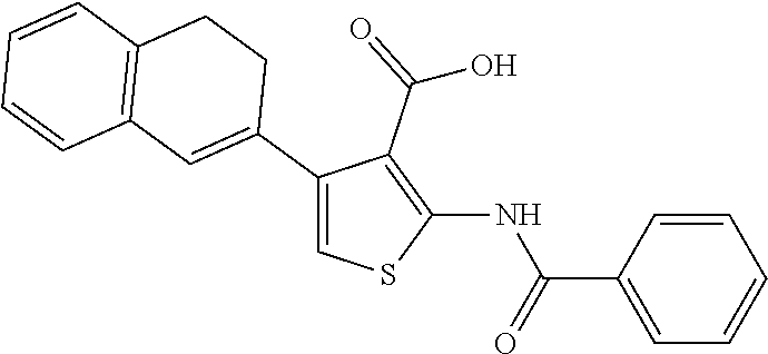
C1(NC(=O)C2=CC=CC=C2)=C(C(=O)O)C(C2=CC3=C(CC2)C=CC=C3)=CS1
